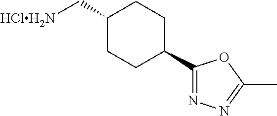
C1(C[HClH2N])CCC(C2=NN=C(C)O2)CC1
